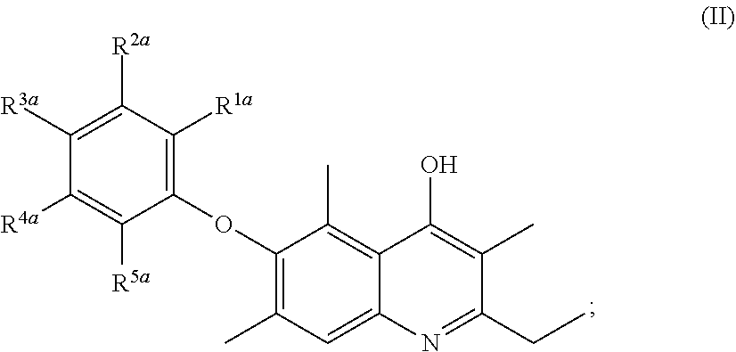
C1(OC2=C([R1a])C([R2a])=C([R3a])C([R4a])=C2[R5a])=C(C)C=C2C(=C1C)C(O)=C(C)C(CC)=N2
